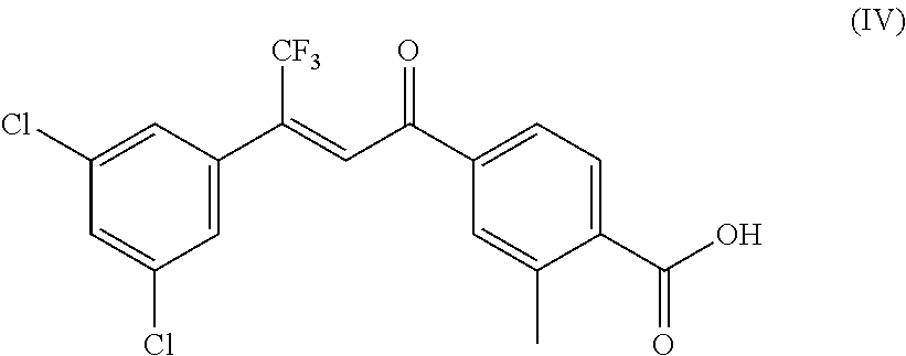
C1(C(O)=O)=CC=C(C(C=C(C2=CC(Cl)=CC(Cl)=C2)[CF3])=O)C=C1C
